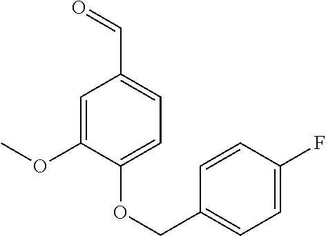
C1=C(OC)C(OCC2=CC=C(F)C=C2)=CC=C1C=O
